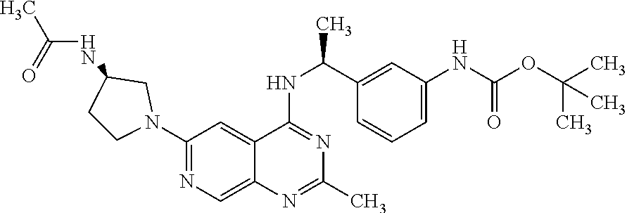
N(C1=NC(C)=NC2=CN=C(N3CCC(NC(C)=O)C3)C=C12)C(C1=CC(NC(=O)OC(C)(C)C)=CC=C1)C
